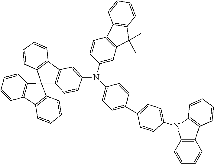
C1(N(C2=CC3=C(C=C2)C2=C(C3(C)C)C=CC=C2)C2=CC3=C(C=C2)C2(C4=C3C=CC=C4)C3=C(C=CC=C3)C3=C2C=CC=C3)=CC=C(C2=CC=C(N3C4=C(C5=C3C=CC=C5)C=CC=C4)C=C2)C=C1
